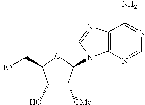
C1(O)C([OMe])C(N2C3=C(N=C2)C(N)=NC=N3)OC1CO
